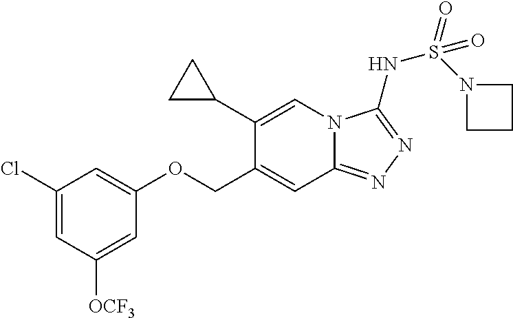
C1(Cl)=CC([OCF3])=CC(OCC2=CC3=NN=C(NS(N4CCC4)(=O)=O)N3C=C2C2CC2)=C1
